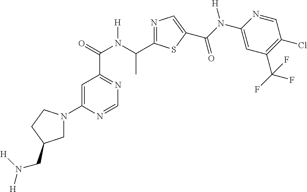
C1=C(N2CC(CN([H])[H])CC2)N=CN=C1C(=O)N(C(C)C1=NC=C(C(N(C2=CC(C(F)(F)F)=C(Cl)C=N2)[H])=O)S1)[H]
